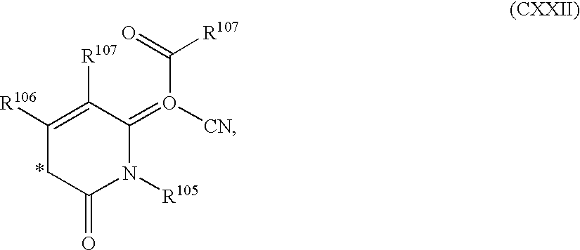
C1([R106])=C([R107])C(=O(C(=O)[R107])[CN])N([R105])C(=O)C1
